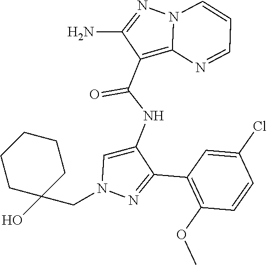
C1(C2=NN(CC3(O)CCCCC3)C=C2NC(C2=C3N(N=C2N)C=CC=N3)=O)=C(OC)C=CC(Cl)=C1
